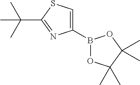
C1(B2OC(C)(C)C(C)(C)O2)=CSC(C(C)(C)C)=N1
